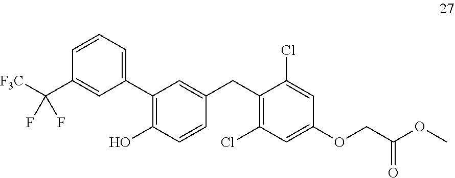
C1(C2=C(O)C=CC(CC3=C(Cl)C=C(OCC(=O)OC)C=C3Cl)=C2)=CC=CC(C([F3C])(F)F)=C1
